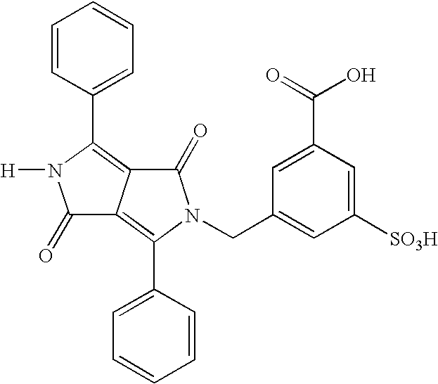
C1=CC(C2=C3C(=C(C4=CC=CC=C4)N(CC4=CC([SO3H])=CC(C(=O)O)=C4)C3=O)C(=O)N2[H])=CC=C1
